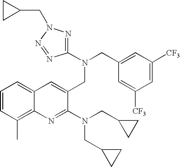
C12=CC=CC(C)=C1N=C(N(CC1CC1)CC1CC1)C(CN(CC1=CC([CF3])=CC([CF3])=C1)C1=NN(CC3CC3)N=N1)=C2
